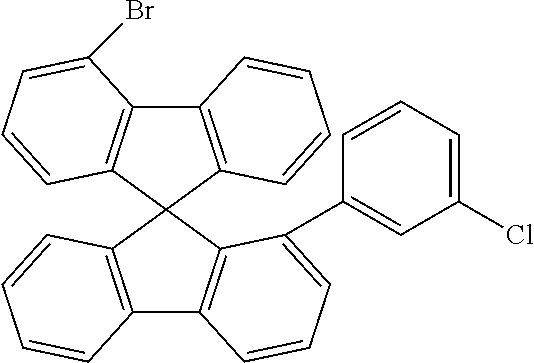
C12=C(C=CC=C1)C1(C3=C2C=CC=C3C2=CC(Cl)=CC=C2)C2=C(C3=C1C=CC=C3)C(Br)=CC=C2
